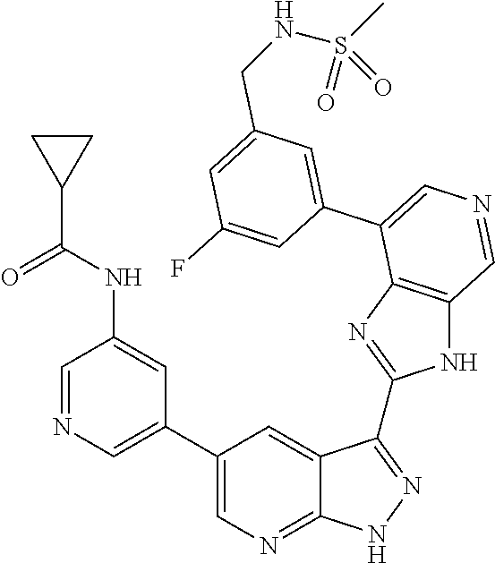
C1=C(C2=CN=CC3=C2N=C(C2=NNC4=NC=C(C5=CN=CC(NC(C6CC6)=O)=C5)C=C42)N3)C=C(F)C=C1CNS(=O)(C)=O
